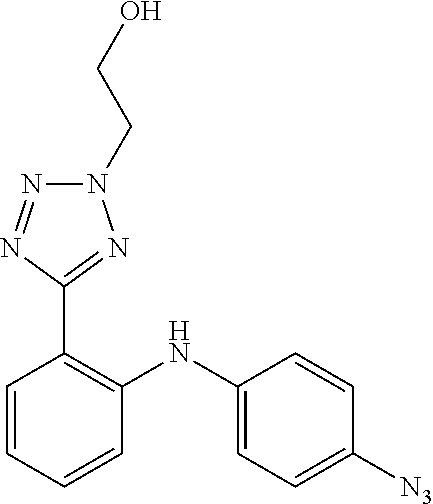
C1=CC([N3])=CC=C1NC1=C(C2=NN(CCO)N=N2)C=CC=C1
